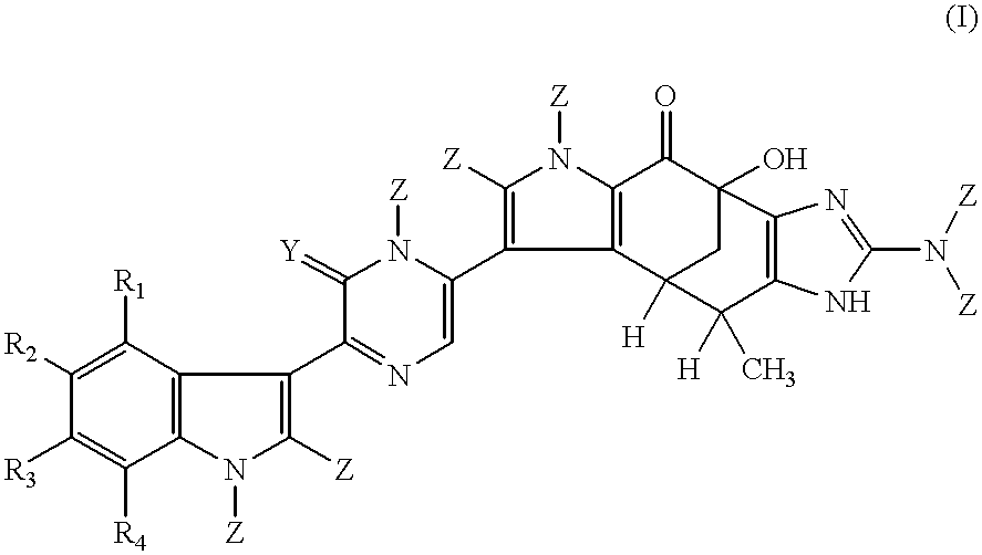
C1([R3])=C([R4])C2=C(C([R1])=C1[R2])C(C1=NC=C(C3=C([Z])N([Z])C4=C3C3([H])CC(O)(C4=O)C4=C(C3([H])C)NC(N([Z])[Z])=N4)N([Z])C1=[Y])=C([Z])N2[Z]
